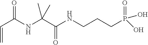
C=CC(NC(C(NCCCP(=O)(O)O)=O)(C)C)=O
